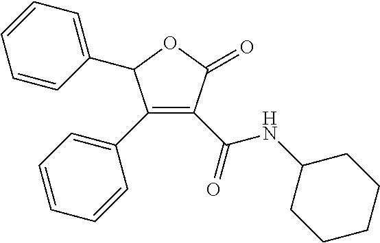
C1=CC(C2C(C3=CC=CC=C3)=C(C(=O)NC3CCCCC3)C(=O)O2)=CC=C1
